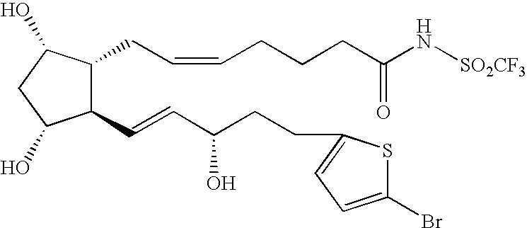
C1(C=CC(CCC2=CC=C(Br)S2)O)C(CC=CCCCC(N[SO2CF3])=O)C(O)CC1O
